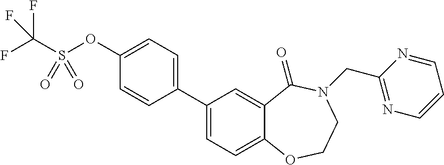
C1(C2=CC=C(OS(C(F)(F)F)(=O)=O)C=C2)=CC=C2C(=C1)C(=O)N(CC1=NC=CC=N1)CCO2
